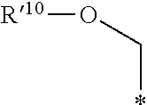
[R10]OC*
